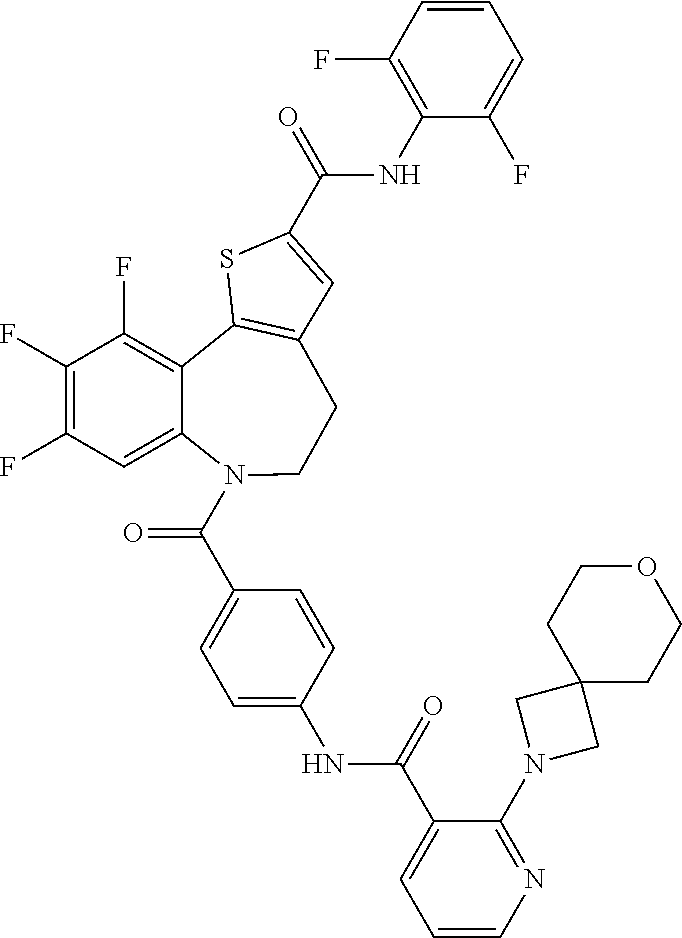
C1(F)=C(F)C=C2C(=C1F)C1=C(CCN2C(=O)C2=CC=C(NC(=O)C3=CC=CN=C3N3CC4(C3)CCOCC4)C=C2)C=C(C(NC2=C(F)C=CC=C2F)=O)S1
